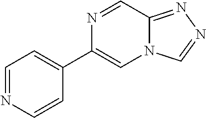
N1=CN2C(=N1)C=NC(C1=CC=NC=C1)=C2
